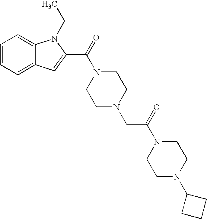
C1=CC=C2C(=C1)N(CC)C(C(N1CCN(CC(N3CCN(C4CCC4)CC3)=O)CC1)=O)=C2
